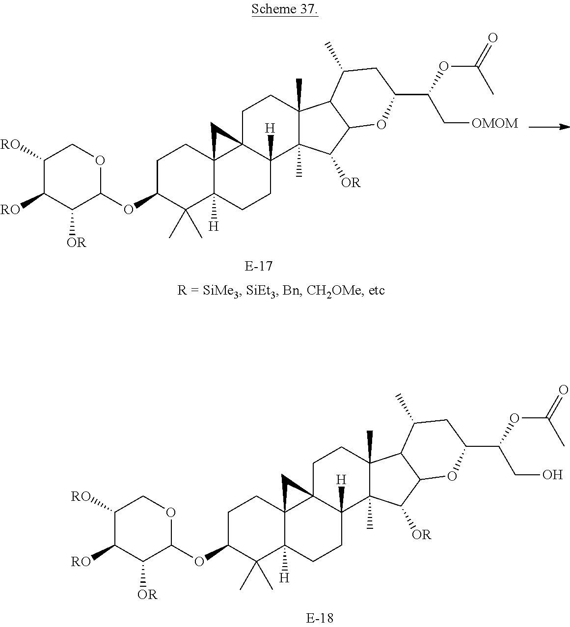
C1([RO])C([RO])C([OR])C(OC2C(C)(C)C3([H])C4(CC2)C2(C([H])(CC3)C3(C)C(C)(CC2)C2C(C3[OR])OC(C(CO)OC(=O)C)CC2C)C4)OC1.C1([RO])C([RO])C([OR])C(OC2C(C)(C)C3([H])C4(CC2)C2(C([H])(CC3)C3(C)C(C)(CC2)C2C(C3[OR])OC(C(C[OMOM])OC(=O)C)CC2C)C4)OC1
